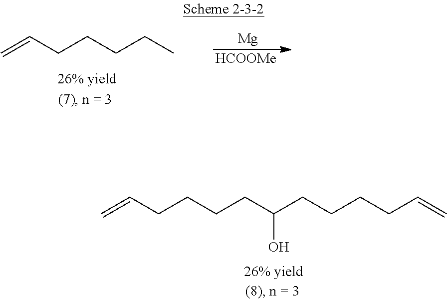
C=CCCCCC(CCCCC=C)O.C=CCCCCC.[Mg].[HCOOMe]
